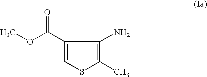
O=C(OC)C1=CSC(C)=C1N
